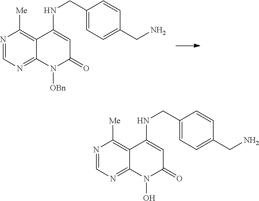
N1=CN=C2C(=C1[Me])C(NCC1=CC=C(CN)C=C1)=CC(=O)N2[OBn].N1=CN=C2C(=C1[Me])C(NCC1=CC=C(CN)C=C1)=CC(=O)N2O
